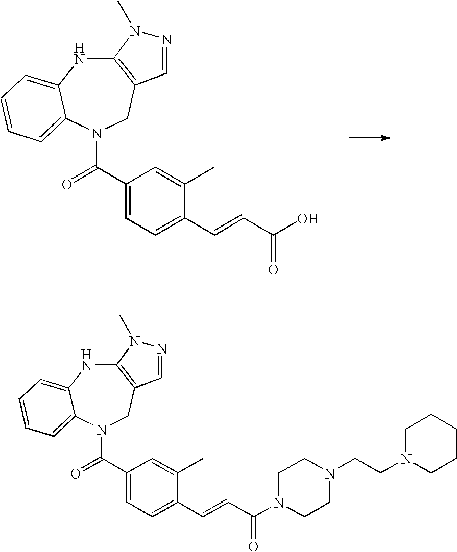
C12=C(CN(C(=O)C3=CC=C(C=CC(O)=O)C(C)=C3)C3=CC=CC=C3N1)C=NN2C.C12=C(CN(C(=O)C3=CC=C(C=CC(N4CCN(CCN5CCCCC5)CC4)=O)C(C)=C3)C3=CC=CC=C3N1)C=NN2C
